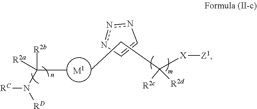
[M1].[R2b]C(C)(N([RD])[RC])[R2a].n1nC=Cn1.C(C)C([X][Z1])([R2c])[R2d]
